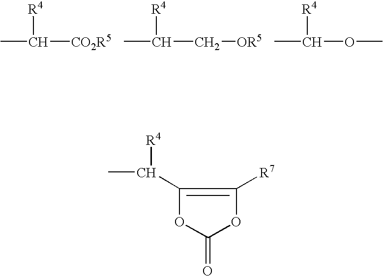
CC([CO2R5])[R4].CC([R4])C[OR5].CC([R4])OC.CC(C1=C([R7])OC(=O)O1)[R4]
